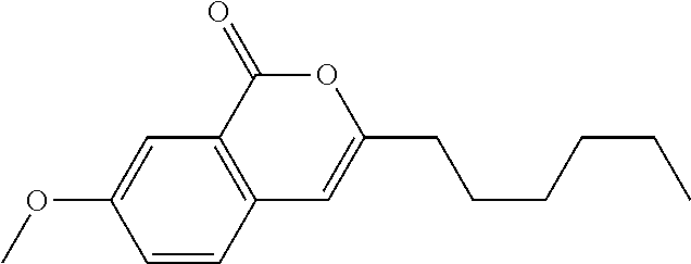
C1=CC2=C(C=C1OC)C(=O)OC(CCCCCC)=C2
